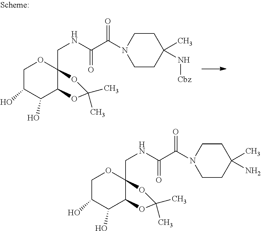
C1C(O)C(O)C2C(CNC(C(=O)N3CCC(C)(N[Cbz])CC3)=O)(O1)OC(C)(C)O2.C1C(O)C(O)C2C(CNC(C(=O)N3CCC(C)(N)CC3)=O)(O1)OC(C)(C)O2
